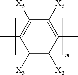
C1([X5])=C(C)C([X3])=C([X2])C(C)=C1[X6]
